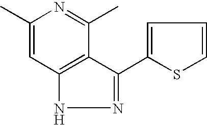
C1(C)=CC2=C(C(C)=N1)C(C1=CC=CS1)=NN2
